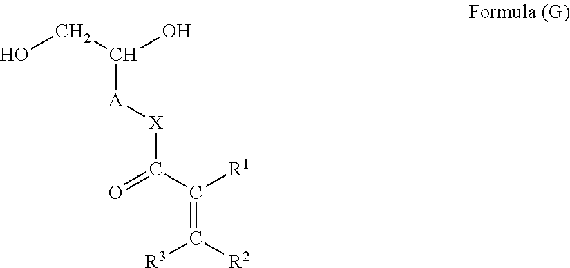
OCC(O)[A][X]C(C([R1])=C([R2])[R3])=O
